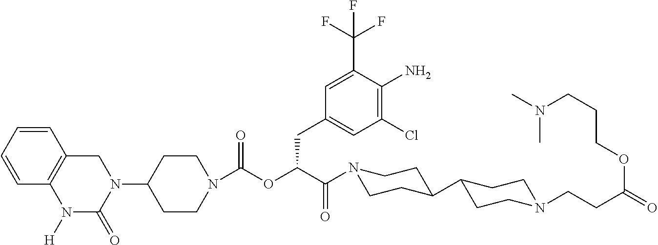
C1(N2C(=O)N([H])C3=C(C=CC=C3)C2)CCN(C(OC(C(=O)N2CCC(C3CCN(CCC(=O)OCCCN(C)C)CC3)CC2)CC2=CC(Cl)=C(N)C(C(F)(F)F)=C2)=O)CC1
